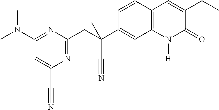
C(C1=NC(C#N)=CC(N(C)C)=N1)C(C1=CC2=C(C=C1)C=C(CC)C(=O)N2[H])(C)C#N
